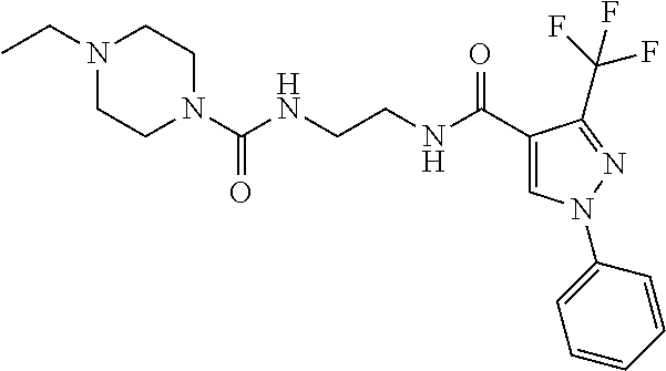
CCN1CCN(C(NCCNC(C2=CN(C3=CC=CC=C3)N=C2C(F)(F)F)=O)=O)CC1
